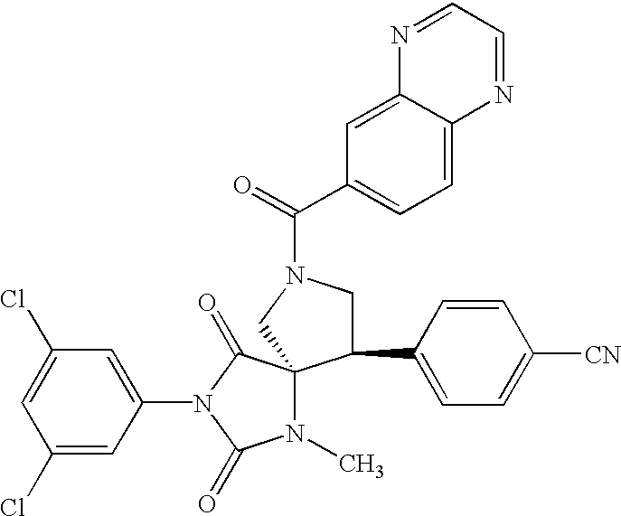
C1(Cl)=CC(N2C(=O)C3(N(C)C2=O)C(C2=CC=C([CN])C=C2)CN(C(=O)C2=CC=C4C(=C2)N=CC=N4)C3)=CC(Cl)=C1
